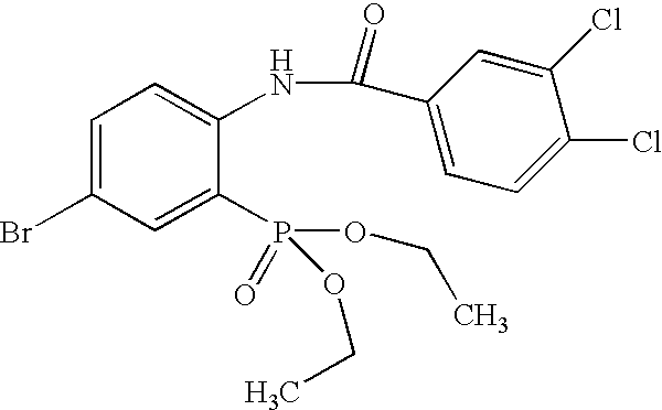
C1=C(Br)C=C(P(OCC)(OCC)=O)C(NC(C2=CC=C(Cl)C(Cl)=C2)=O)=C1
